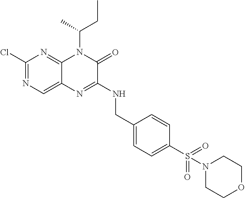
C1(Cl)=NC=C2C(=N1)N(C(C)CC)C(=O)C(NCC1=CC=C(S(N3CCOCC3)(=O)=O)C=C1)=N2
